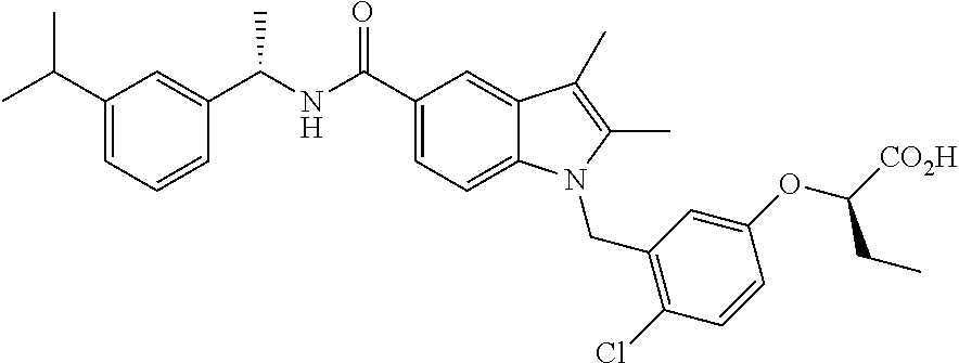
C1(C(NC(C2=CC(C(C)C)=CC=C2)C)=O)=CC=C2C(=C1)C(C)=C(C)N2CC1=C(Cl)C=CC(OC([CO2H])CC)=C1
